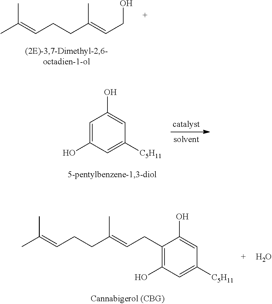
CC(=CCCC(=CCO)C)C.C1=C(O)C=C([C5H11])C=C1O.C1(CC=C(CCC=C(C)C)C)=C(O)C=C([C5H11])C=C1O.O
